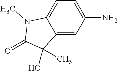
C1(N)=CC=C2C(=C1)C(O)(C)C(=O)N2C
